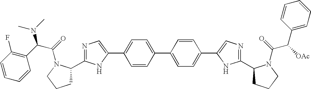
C1=CC(F)=C(C(C(=O)N2C(C3=NC=C(C4=CC=C(C5=CC=C(C6=CN=C(C7CCCN7C(=O)C([OAc])C7=CC=CC=C7)N6)C=C5)C=C4)N3)CCC2)N(C)C)C=C1
